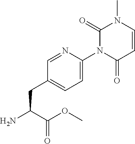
C1=NC(N2C(=O)C=CN(C)C2=O)=CC=C1CC(N)C(OC)=O
